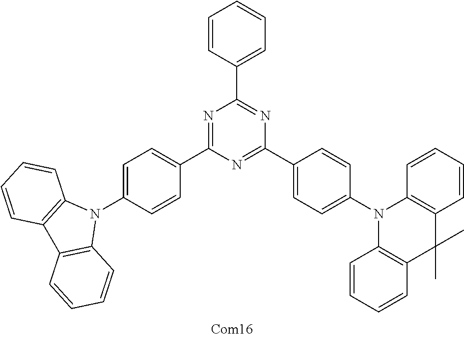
N1=C(C2=CC=C(N3C4=C(C5=C3C=CC=C5)C=CC=C4)C=C2)N=C(C2=CC=C(N3C4=C(C(C)(C)C5=C3C=CC=C5)C=CC=C4)C=C2)N=C1C1=CC=CC=C1
